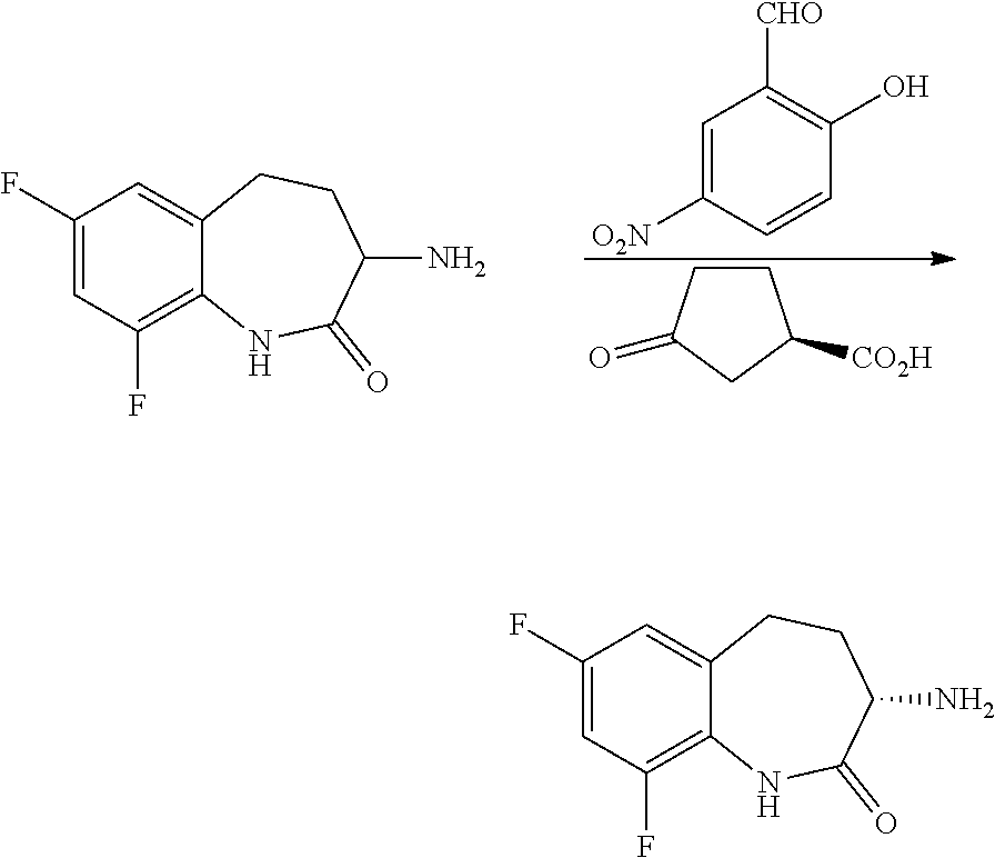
C1(F)=CC(F)=C2C(=C1)CCC(N)C(=O)N2.C1=C([O2N])C=CC(O)=C1[CHO].C1CC(=O)CC1[CO2H].C1(F)=CC(F)=C2C(=C1)CCC(N)C(=O)N2
